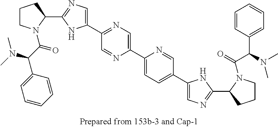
C1(C2=NC=C(C3=CC=C(C4=CN=C(C5CCCN5C(=O)C(C5=CC=CC=C5)N(C)C)N4)C=N3)N=C2)=CN=C(C2CCCN2C(C(C2=CC=CC=C2)N(C)C)=O)N1
